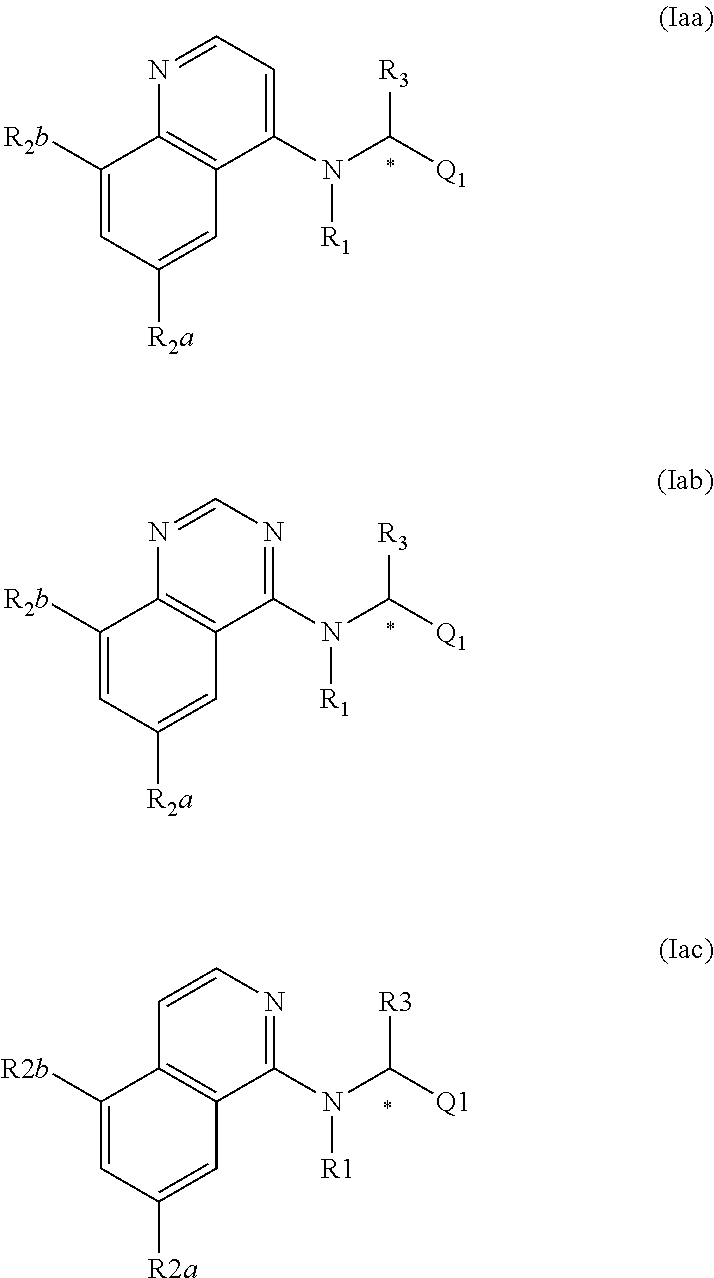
N([R1])(C1=CC=NC2=C1C=C([R2a])C=C2[R2b])C([R3])[Q1].N([R1])(C1=NC=NC2=C1C=C([R2a])C=C2[R2b])C([R3])[Q1].N([R1])(C1=NC=CC2=C1C=C([R2a])C=C2[R2b])C([R3])[Q1]
